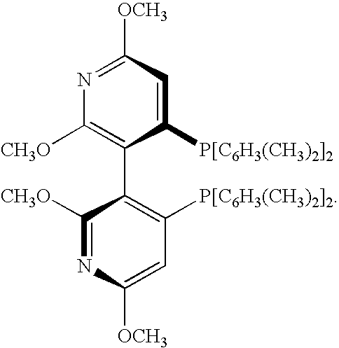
C1([P[C6H3(CH3)2]2])=CC([OCH3])=NC([CH3O])=C1C1=C([P[C6H3(CH3)2]2])C=C([OCH3])N=C1[CH3O]
